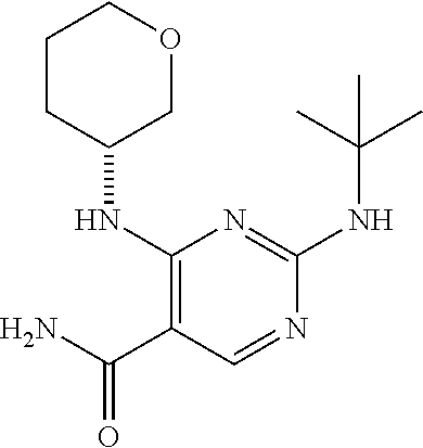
C1CC(NC2=C(C(N)=O)C=NC(NC(C)(C)C)=N2)COC1
